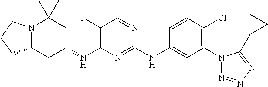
N12C(CC(NC3=C(F)C=NC(NC4=CC(N5N=NN=C5C5CC5)=C(Cl)C=C4)=N3)CC1(C)C)CCC2
